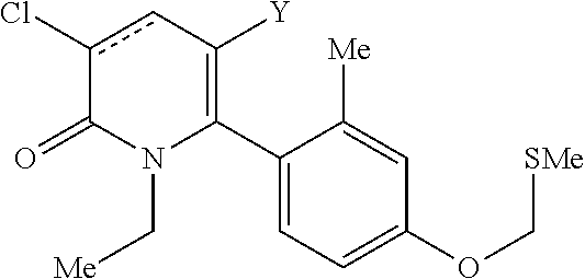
C1(C2=C([Y])cc(Cl)C(=O)N2C[Me])=CC=C(OC[SMe])C=C1[Me]
